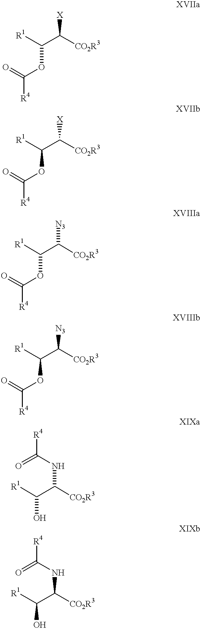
O=C([R4])OC([R1])C([CO2R3])[X].O=C([R4])OC([R1])C([CO2R3])[X].O=C([R4])OC([R1])C([CO2R3])[N3].O=C([R4])OC([R1])C([CO2R3])[N3].C([R1])(C([CO2R3])NC(=O)[R4])O.C([R1])(C([CO2R3])NC(=O)[R4])O
